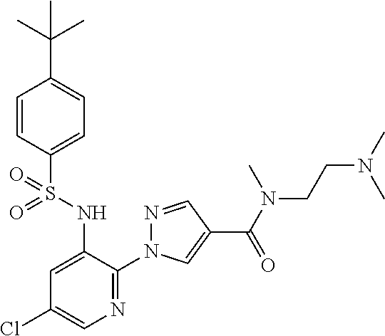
C1=CC(S(NC2=CC(Cl)=CN=C2N2N=CC(C(N(C)CCN(C)C)=O)=C2)(=O)=O)=CC=C1C(C)(C)C
